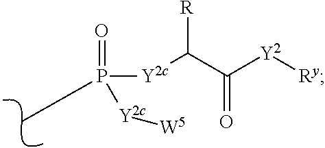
P([Y2c]C(C([Y2][Ry])=O)[R])(=O)(C)[Y2c][W5]
